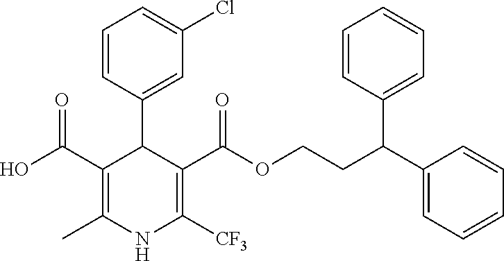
C1(C(O)=O)=C(C)NC([CF3])=C(C(OCCC(C2=CC=CC=C2)C2=CC=CC=C2)=O)C1C1=CC(Cl)=CC=C1
